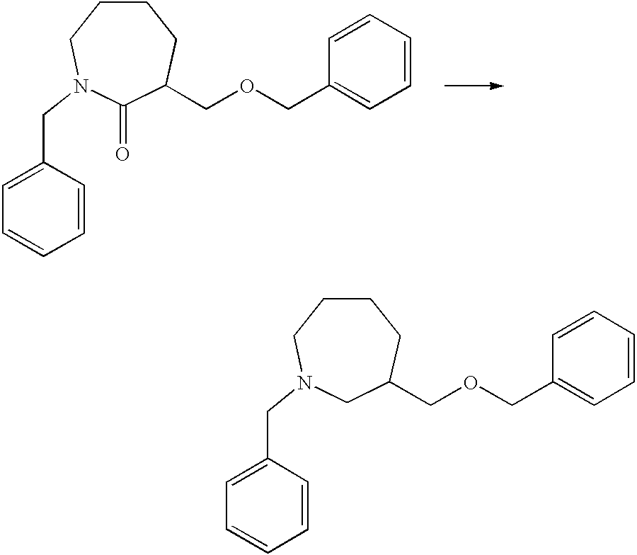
C1CCC(COCC2=CC=CC=C2)C(=O)N(CC2=CC=CC=C2)C1.C1CCC(COCC2=CC=CC=C2)CN(CC2=CC=CC=C2)C1
